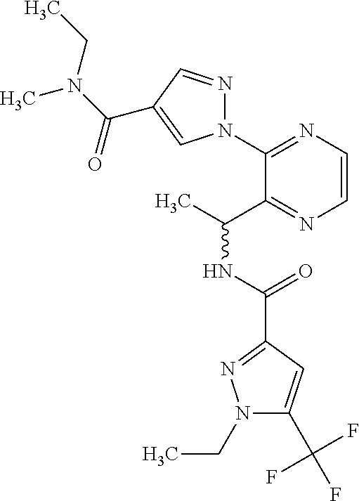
N1(C2=NC=CN=C2C(C)NC(C2=NN(CC)C(C(F)(F)F)=C2)=O)N=CC(C(N(CC)C)=O)=C1
